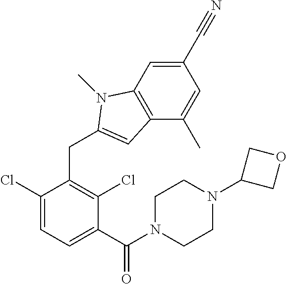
C1(C(N2CCN(C3COC3)CC2)=O)=CC=C(Cl)C(CC2=CC3=C(C=C(C#N)C=C3C)N2C)=C1Cl
